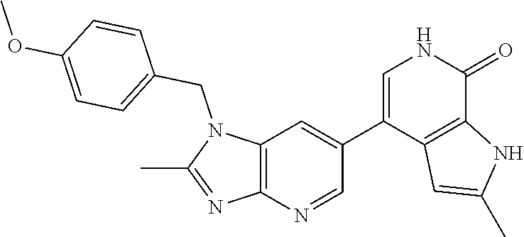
N1(CC2=CC=C(OC)C=C2)C(C)=NC2=C1C=C(C1=CNC(=O)C3=C1C=C(C)N3)C=N2
